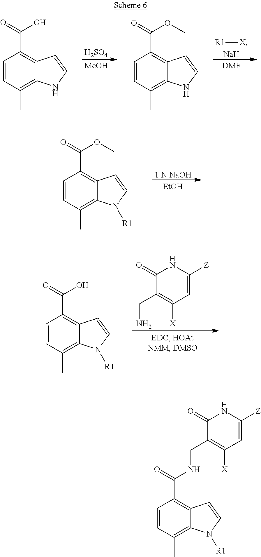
[H2SO4].[MeOH].[R1][X].[Na].[DMF].C1=CC(C)=C2C(=C1C(=O)O)C=CN2.C1=CC(C)=C2C(=C1C(=O)OC)C=CN2.C1=CC(C)=C2C(=C1C(=O)OC)C=CN2[R1].[1 N NaOH].[EtOH].C1=CC(C)=C2C(=C1C(=O)O)C=CN2[R1].C1(=O)C(CN)=C([X])C=C([Z])N1.C1=CC(C)=C2C(=C1C(=O)NCC1=C([X])C=C([Z])NC1=O)C=CN2[R1]
